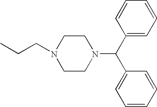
CCCN1CCN(C(C2=CC=CC=C2)C2=CC=CC=C2)CC1
